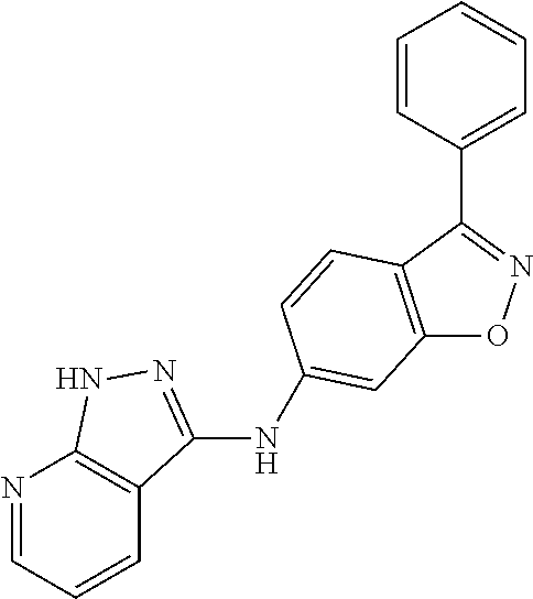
C12=C(C(C3=CC=CC=C3)=NO1)C=CC(NC1=NNC3=C1C=CC=N3)=C2
